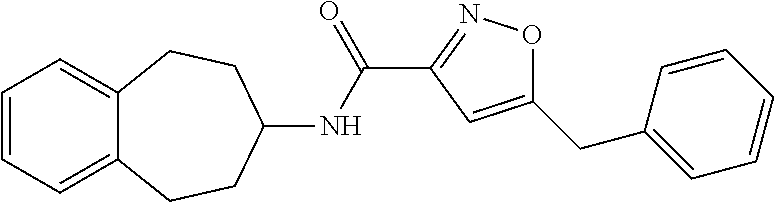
N(C1CCC2=CC=CC=C2CC1)C(C1=NOC(CC2=CC=CC=C2)=C1)=O
